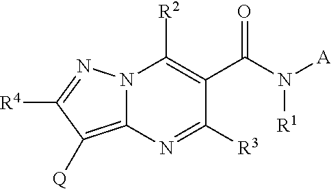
N12C(=C([Q])C([R4])=N1)N=C([R3])C(C(N([R1])[A])=O)=C2[R2]
